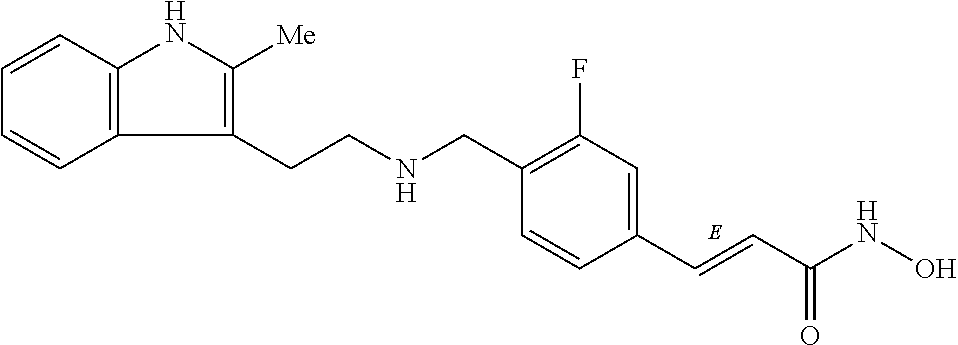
C(C1=C(F)C=C(C=CC(NO)=O)C=C1)NCCC1=C([Me])NC2=C1C=CC=C2
